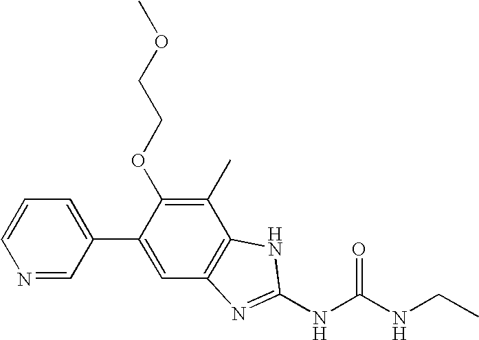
C1=CN=CC(C2=CC3=C(C(C)=C2OCCOC)NC(NC(NCC)=O)=N3)=C1
